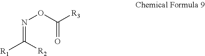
N(OC([R3])=O)=C([R1])[R2]
